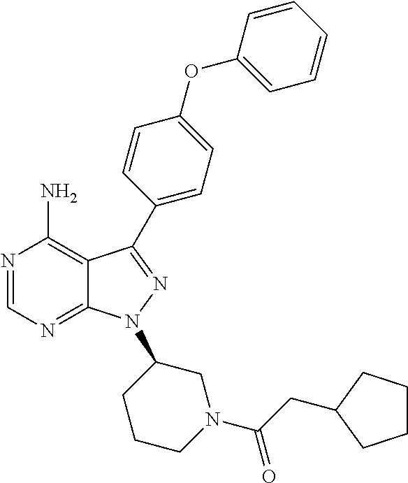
N1=CN=C2C(=C1N)C(C1=CC=C(OC3=CC=CC=C3)C=C1)=NN2C1CCCN(C(CC2CCCC2)=O)C1
